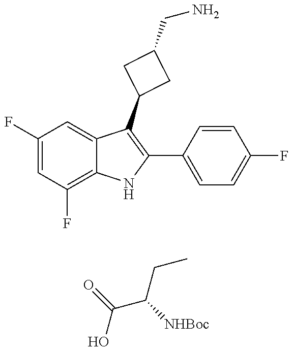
C1(F)=CC(F)=C2C(=C1)C(C1CC(CN)C1)=C(C1=CC=C(F)C=C1)N2.CCC(C(=O)O)[NHBoc]
